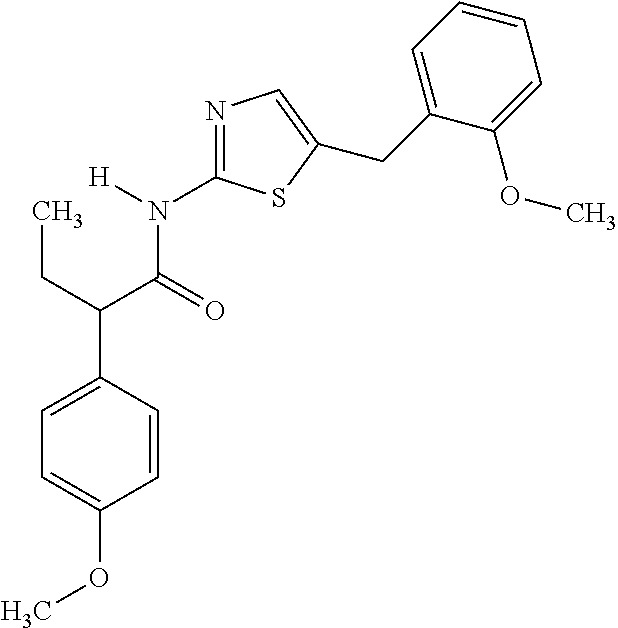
C1=CC(C(C(N([H])C2=NC=C(CC3=CC=CC=C3OC)S2)=O)CC)=CC=C1OC
